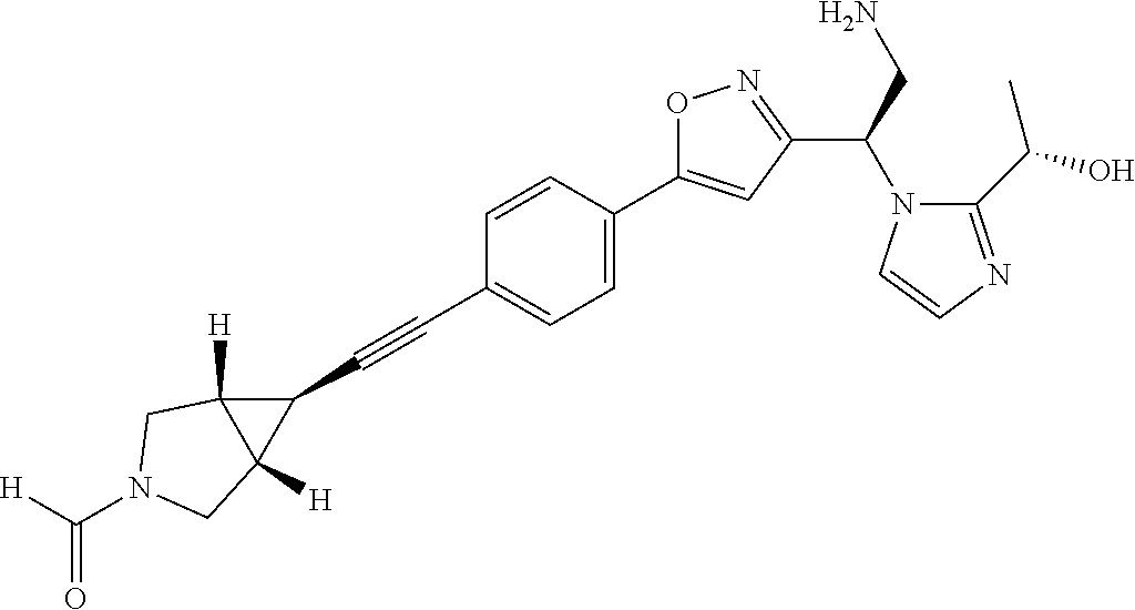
C1=CC(C2=CC(C(N3C(C(O)C)=NC=C3)CN)=NO2)=CC=C1C#CC1C2([H])C1([H])CN(C([H])=O)C2
